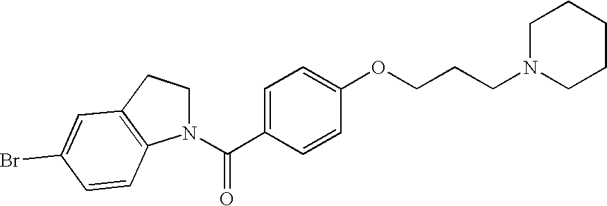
C1N(C(C2=CC=C(OCCCN3CCCCC3)C=C2)=O)C2=C(C1)C=C(Br)C=C2
